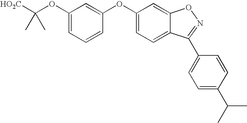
C1(OC([HO2C])(C)C)=CC=CC(OC2=CC=C3C(=C2)ON=C3C2=CC=C(C(C)C)C=C2)=C1
